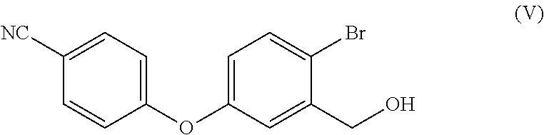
C1(OC2=CC=C(Br)C(CO)=C2)=CC=C([NC])C=C1
